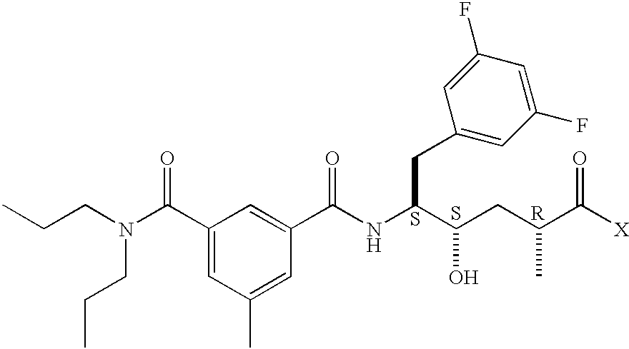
CCCN(C(C1=CC(C)=CC(C(NC(C(CC(C([X])=O)C)O)CC2=CC(F)=CC(F)=C2)=O)=C1)=O)CCC.S.S.[R]
